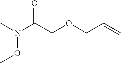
N(C(=O)COCC=C)(OC)C
